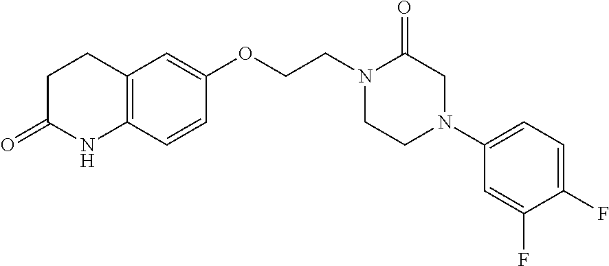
C12=C(C=CC(OCCN3CCN(C4=CC=C(F)C(F)=C4)CC3=O)=C1)NC(=O)CC2
